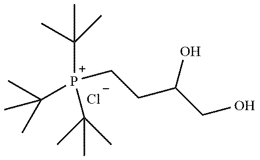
[P+](CCC(CO)O)(C(C)(C)C)(C(C)(C)C)C(C)(C)C.[Cl-]
